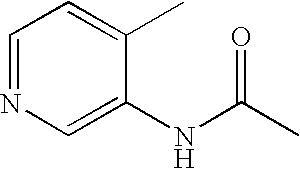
C1=NC=C(NC(C)=O)C(C)=C1
